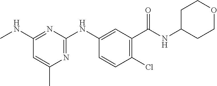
C1=CC(Cl)=C(C(NC2CCOCC2)=O)C=C1NC1=NC(C)=CC(NC)=N1
